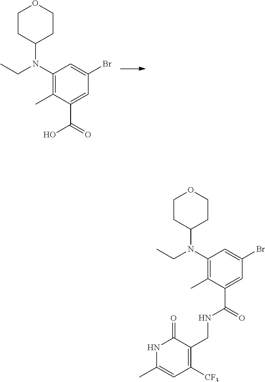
C1CC(N(C2=C(C)C(C(NCC3=C([CF3])C=C(C)NC3=O)=O)=CC(Br)=C2)CC)CCO1.C1CC(N(C2=C(C)C(C(O)=O)=CC(Br)=C2)CC)CCO1
